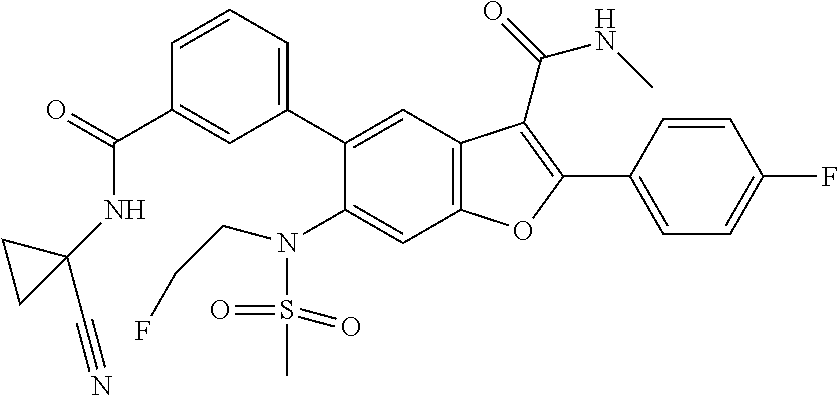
C1=CC=C(C2=CC3=C(C=C2N(S(C)(=O)=O)CCF)OC(C2=CC=C(F)C=C2)=C3C(NC)=O)C=C1C(=O)NC1(C#N)CC1
